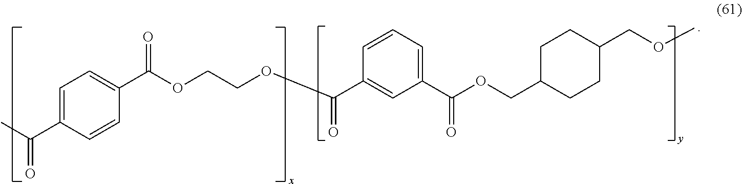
C1=C(C(=O)C)C=CC(C(OCCOC(C2=CC(C(OCC3CCC(COC)CC3)=O)=CC=C2)=O)=O)=C1
